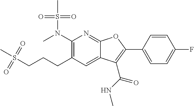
C1(N(C)S(C)(=O)=O)=C(CCCS(=O)(C)=O)C=C2C(=N1)OC(C1=CC=C(F)C=C1)=C2C(NC)=O
